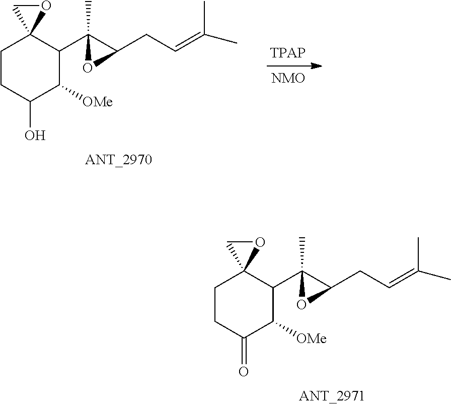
[NMO].C1CC(O)C([OMe])C(C2(C)C(CC=C(C)C)O2)C12CO2.C1CC(=O)C([OMe])C(C2(C)C(CC=C(C)C)O2)C12CO2
